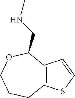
C12=C(C=CS1)C(CNC)OCCC2
